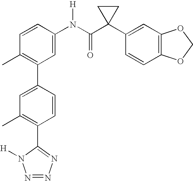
C1=CC(N(C(C2(C3=CC4=C(C=C3)OCO4)CC2)=O)[H])=CC(C2=CC(C)=C(C3=NN=NN3[H])C=C2)=C1C
